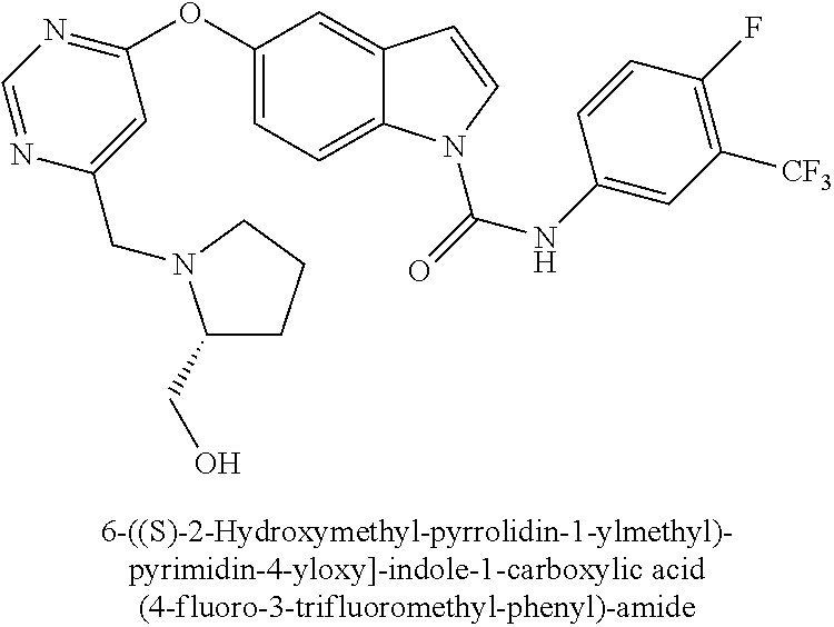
C1(OC2=NC=NC(CN3C(CO)CCC3)=C2)=CC=C2C(=C1)C=CN2C(NC1=CC([CF3])=C(F)C=C1)=O
